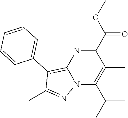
N12C(C(C)C)=C(C)C(C(OC)=O)=NC1=C(C1=CC=CC=C1)C(C)=N2
